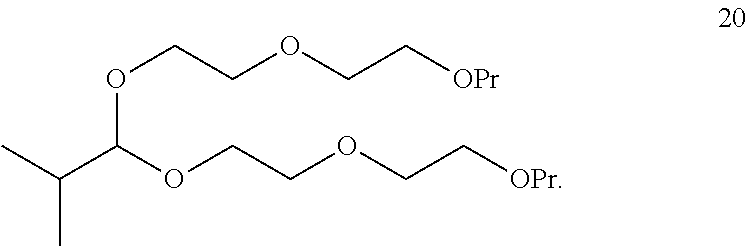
O(CCOCC[OPr])C(C(C)C)OCCOCC[OPr]
